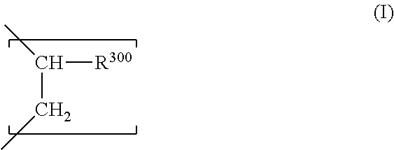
C(CC)(C)[R300]
